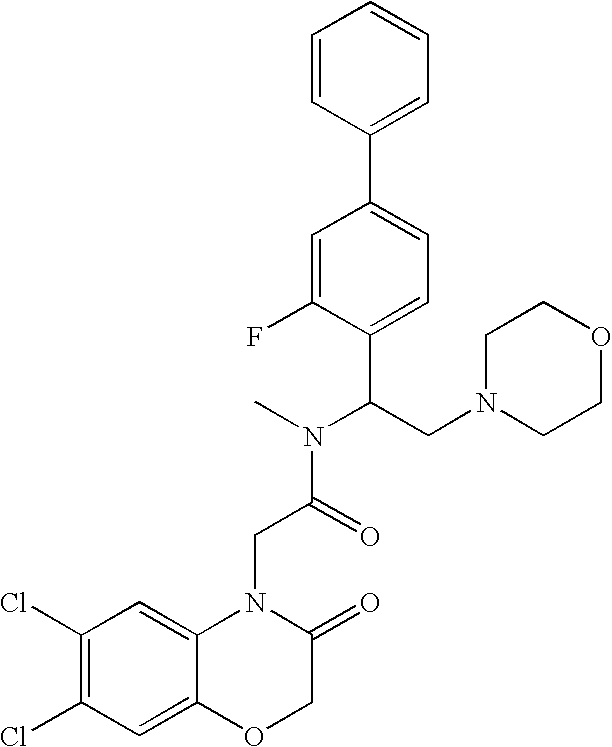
N1(CC(N(C)C(=O)CN2C3=CC(Cl)=C(Cl)C=C3OCC2=O)C2=CC=C(C3=CC=CC=C3)C=C2F)CCOCC1
